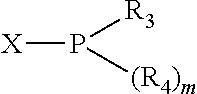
P([X])([R3])[(R4)m]
